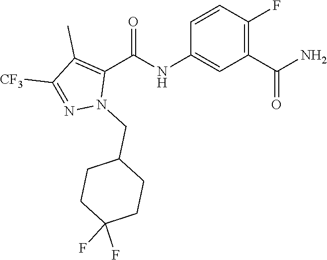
C1=CC(F)=C(C(N)=O)C=C1NC(C1=C(C)C([CF3])=NN1CC1CCC(F)(F)CC1)=O
